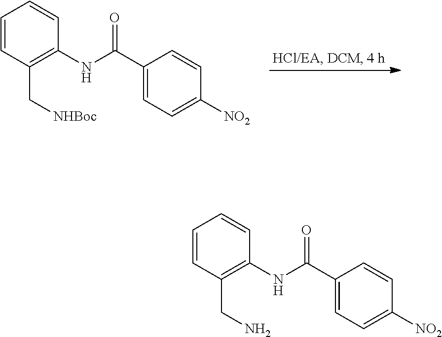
C1=CC(C[NHBoc])=C(NC(C2=CC=C([NO2])C=C2)=O)C=C1.C1=CC(CN)=C(NC(C2=CC=C([NO2])C=C2)=O)C=C1
